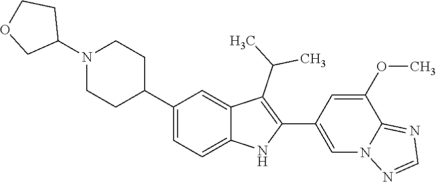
C1(C2CCN(C3CCOC3)CC2)=CC=C2C(=C1)C(C(C)C)=C(C1=CN3C(=NC=N3)C(OC)=C1)N2
